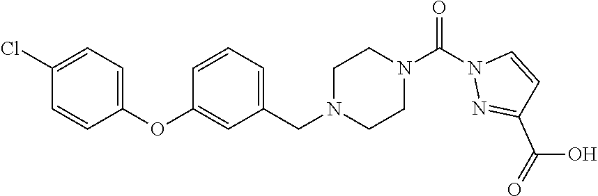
ClC1=CC=C(OC2=CC(CN3CCN(C(N4N=C(C(=O)O)C=C4)=O)CC3)=CC=C2)C=C1
